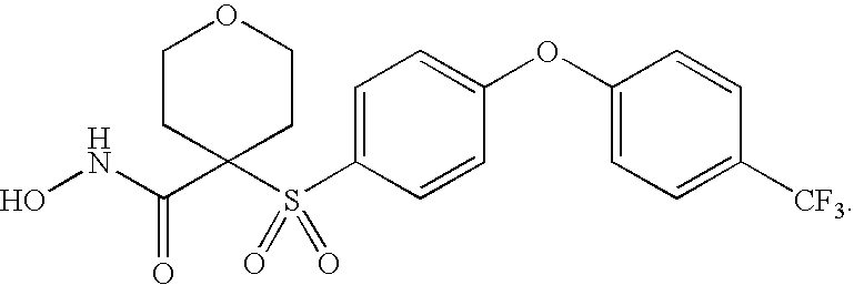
ONC(C1(S(C2=CC=C(OC3=CC=C([CF3])C=C3)C=C2)(=O)=O)CCOCC1)=O
